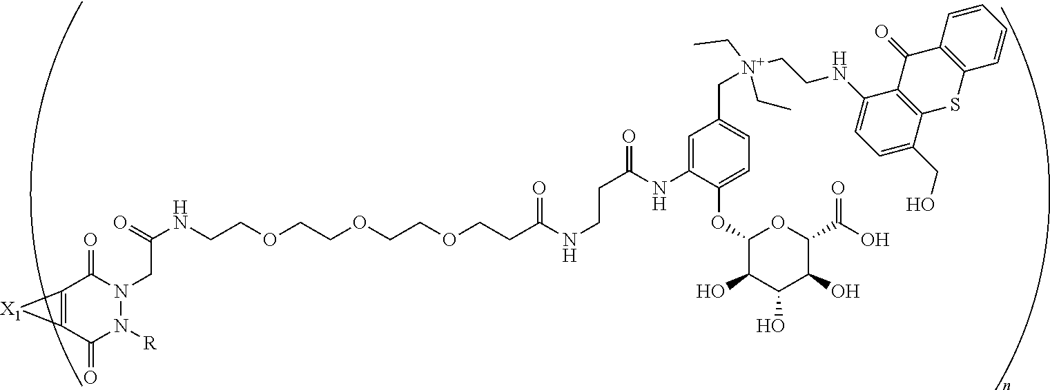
C(COCCOCCOCCC(NCCC(=O)NC1=CC(C[N+](CC)(CC)CCNC2=CC=C(CO)C3=C2C(=O)C2=C(C=CC=C2)S3)=CC=C1OC1C(O)C(O)C(O)C(C(O)=O)O1)=O)NC(=O)CN1C(=O)C2=C(C(=O)N1[R])[X1]2
